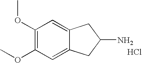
C1(OC)=C(OC)C=C2C(=C1)CC(N)C2.Cl
